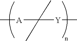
C[A]C([Y]C)(C)C
